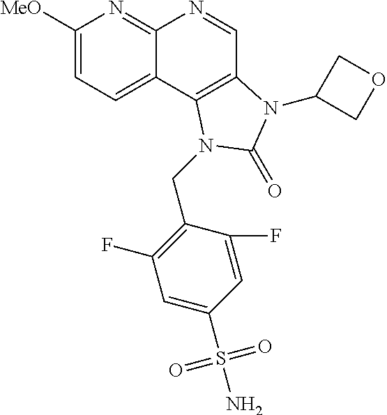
C1([MeO])=CC=C2C(=N1)N=CC1=C2N(CC2=C(F)C=C(S(N)(=O)=O)C=C2F)C(=O)N1C1COC1
